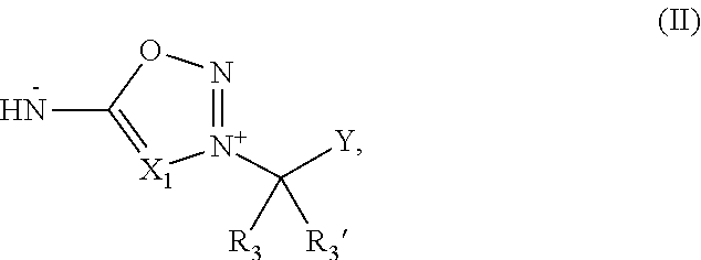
C([N+]1=NOC(N)=[X1]1)([Y])([R3])[R3]
